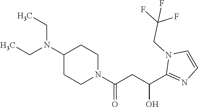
C1(N(CC)CC)CCN(C(CC(C2=NC=CN2CC(F)(F)F)O)=O)CC1
